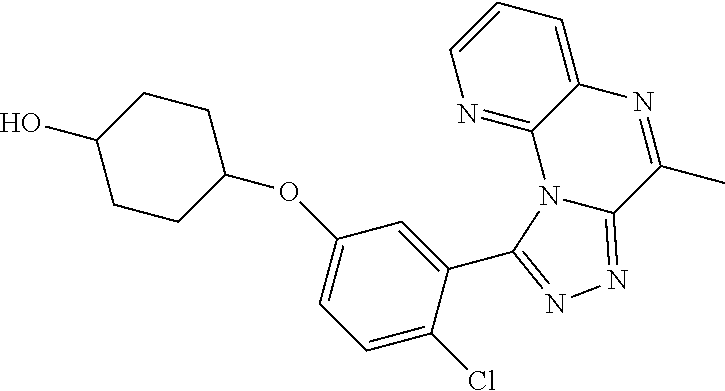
N1=C2C(=CC=C1)N=C(C)C1=NN=C(C3=CC(OC4CCC(O)CC4)=CC=C3Cl)N21
